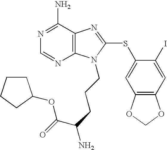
C12=C(N=CN=C1N)N(CCCC(N)C(=O)OC1CCCC1)C(SC1=CC3=C(C=C1I)OCO3)=N2
